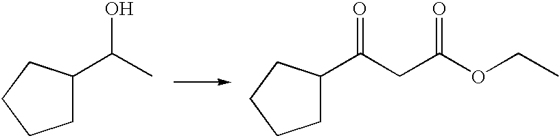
C1C(C(C)O)CCC1.C1C(C(CC(OCC)=O)=O)CCC1
